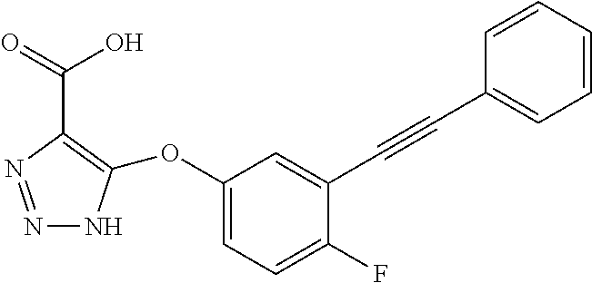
N1=NC(C(O)=O)=C(OC2=CC=C(F)C(C#CC3=CC=CC=C3)=C2)N1
